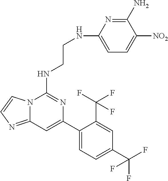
C12=NC=CN1C(NCCNC1=CC=C([NO2])C(N)=N1)=NC(C1=CC=C(C(F)(F)F)C=C1C(F)(F)F)=C2
